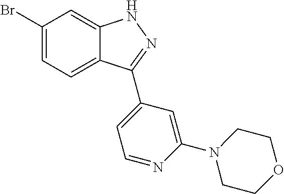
C1(Br)=CC=C2C(=C1)NN=C2C1=CC=NC(N2CCOCC2)=C1
